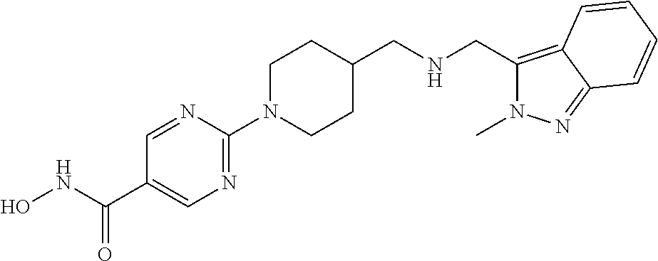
C1=NC(N2CCC(CNCC3=C4C(=NN3C)C=CC=C4)CC2)=NC=C1C(NO)=O
